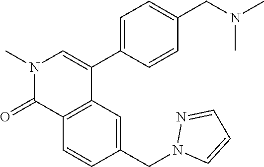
N1(C)C(=O)C2=C(C(C3=CC=C(CN(C)C)C=C3)=C1)C=C(CN1C=CC=N1)C=C2
